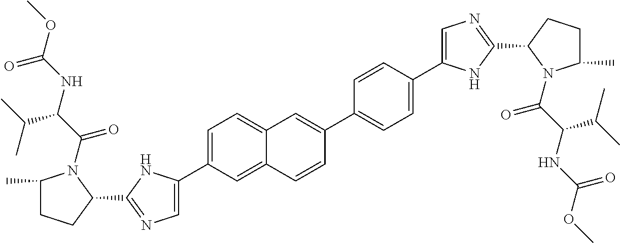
C1=C(C2=CN=C(C3N(C(C(NC(OC)=O)C(C)C)=O)C(C)CC3)N2)C=C2C(=C1)C=C(C1=CC=C(C3=CN=C(C4N(C(C(NC(OC)=O)C(C)C)=O)C(C)CC4)N3)C=C1)C=C2
